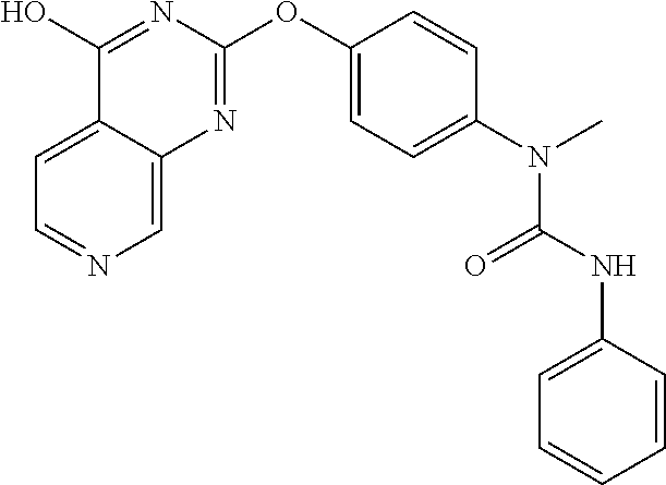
C1=C2C(=CN=C1)N=C(OC1=CC=C(N(C)C(NC3=CC=CC=C3)=O)C=C1)N=C2O
